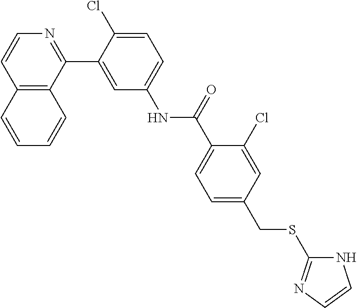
C12=C(C(C3=CC(NC(C4=CC=C(CSC5=NC=CN5)C=C4Cl)=O)=CC=C3Cl)=NC=C1)C=CC=C2
